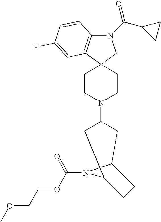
N1(C(=O)C2CC2)C2=C(C3(C1)CCN(C1CC4N(C(OCCOC)=O)C(C1)CC4)CC3)C=C(F)C=C2
